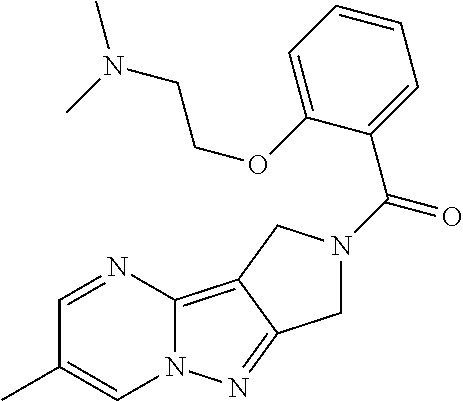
C1=NC2=C3C(=NN2C=C1C)CN(C(C1=CC=CC=C1OCCN(C)C)=O)C3
